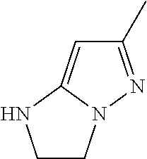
C1CN2C(=CC(C)=N2)N1
